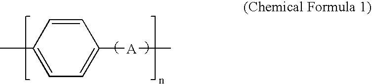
C1=C([A]C)C=CC(C)=C1
